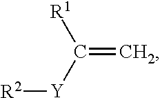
[R1]C([Y][R2])=C
